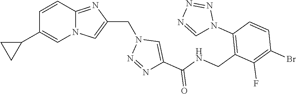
N12C(=NC(CN3N=NC(C(NCC4=C(N5N=NN=C5)C=CC(Br)=C4F)=O)=C3)=C1)C=CC(C1CC1)=C2
